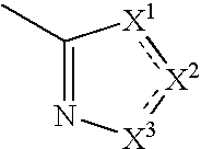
C1(C)=N[X3]:[X2]:[X1]1
